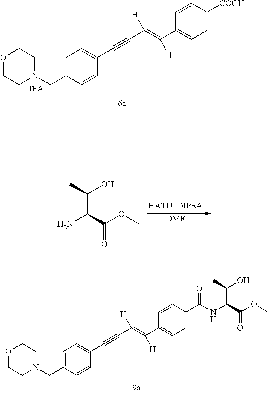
N1(CC2=CC=C(C#CC(=C(C3=CC=C([COOH])C=C3)[H])[H])C=C2)CCOCC1.[DMF].NC(C(OC)=O)C(O)C.N1(CC2=CC=C(C#CC(=C(C3=CC=C(C(NC(C(OC)=O)C(O)C)=O)C=C3)[H])[H])C=C2)CCOCC1
